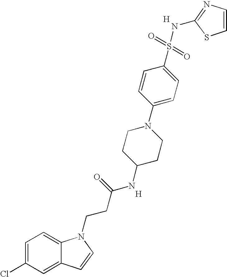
C1=C(Cl)C=C2C(=C1)N(CCC(NC1CCN(C3=CC=C(S(=O)(=O)NC4=NC=CS4)C=C3)CC1)=O)C=C2.[H].[H]
